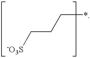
C(CC*)[-O3S]
